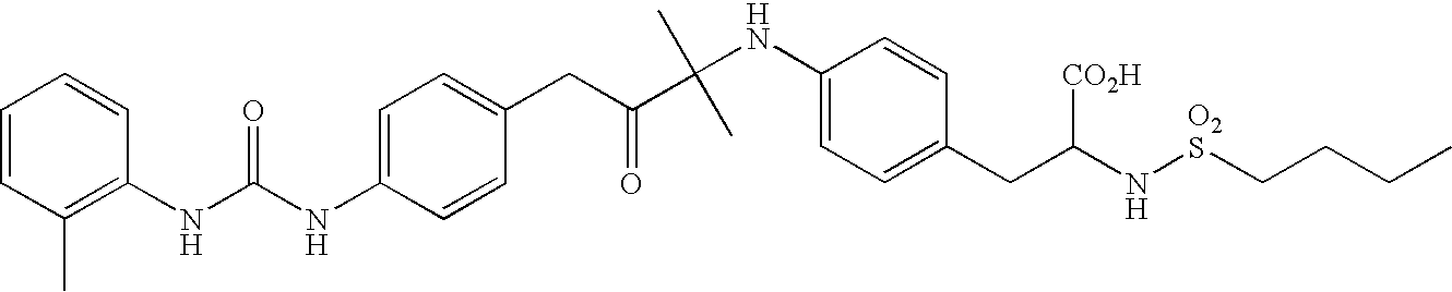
C1(NC(NC2=C(C)C=CC=C2)=O)=CC=C(CC(C(NC2=CC=C(CC(N[O2S]CCCC)[CO2H])C=C2)(C)C)=O)C=C1
